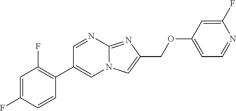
C1=C(F)C=CC(C2=CN3C(=NC(COC4=CC=NC(F)=C4)=C3)N=C2)=C1F
